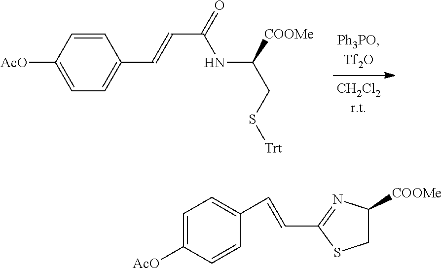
C1=C([AcO])C=CC(C=CC(NC(CS[Trt])[COOMe])=O)=C1.C1=C([AcO])C=CC(C=CC2=NC([COOMe])CS2)=C1
